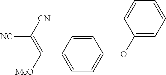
C(C1=CC=C(OC2=CC=CC=C2)C=C1)([MeO])=C([CN])[NC]
